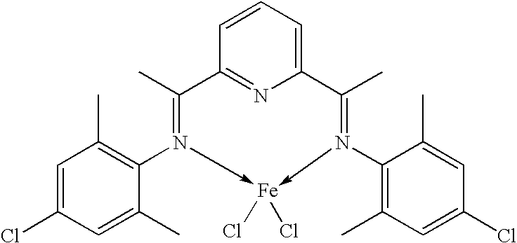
C1=C(Cl)C=C(C)C(N2->[Fe](Cl)(Cl)-N(C3=C(C)C=C(Cl)C=C3C)=C(C)C3=CC=CC(=N3)C=2C)=C1C
